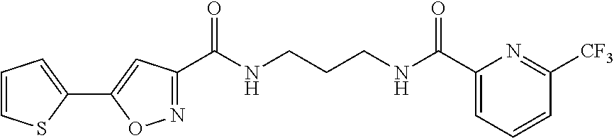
C1(C(NCCCNC(C2=NOC(C3=CC=CS3)=C2)=O)=O)=CC=CC([CF3])=N1
